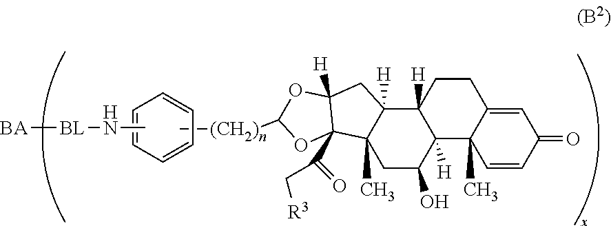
C1=CC=CC=C1.[BA][BL]NC.C[(CH2)n]C1OC2([H])CC3([H])C4([H])CCC5=CC(=O)C=CC5(C)C4([H])C(O)CC3(C)C2(C(C[R3])=O)O1
